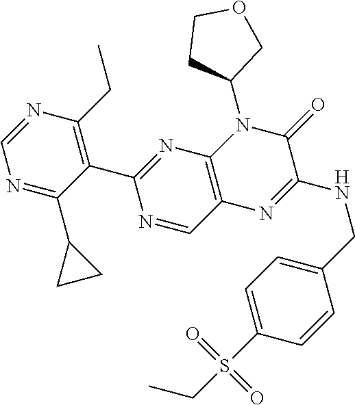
C1(C2=NC3=C(C=N2)N=C(NCC2=CC=C(S(CC)(=O)=O)C=C2)C(=O)N3C2COCC2)=C(CC)N=CN=C1C1CC1
